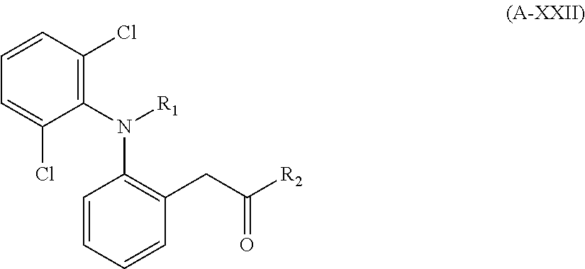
C1(N([R1])C2=C(CC([R2])=O)C=CC=C2)=C(Cl)C=CC=C1Cl
